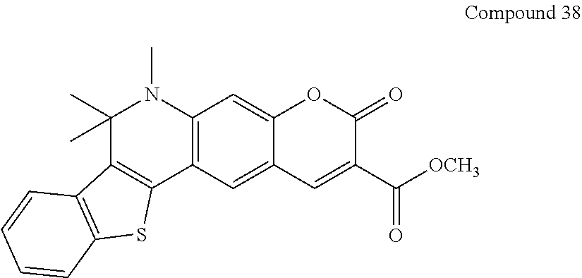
C1=C2C(=CC3=C1C1=C(C(C)(C)N3C)C3=C(S1)C=CC=C3)OC(=O)C(C([OCH3])=O)=C2
